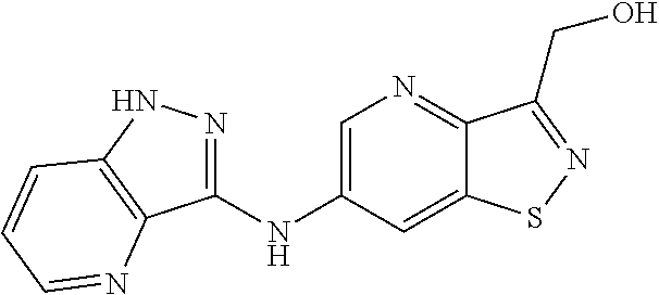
C1(NC2=CN=C3C(=C2)SN=C3CO)=NNC2=C1N=CC=C2
